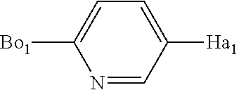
N1=CC([Ha1])=CC=C1[Bo1]
